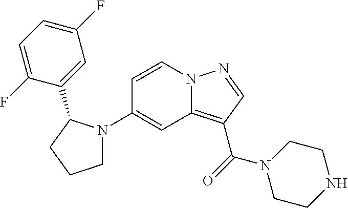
C1(N2CCCC2C2=CC(F)=CC=C2F)=CC2=C(C(=O)N3CCNCC3)C=NN2C=C1
